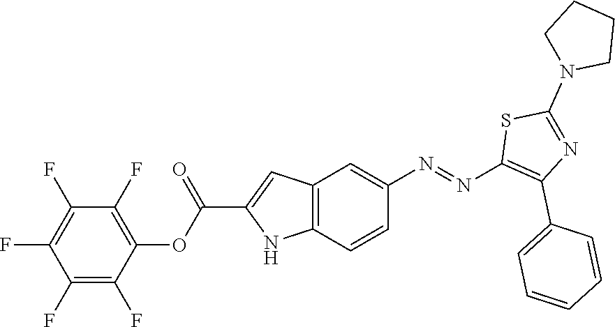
C1CN(C2=NC(C3=CC=CC=C3)=C(N=NC3=CC4=C(C=C3)NC(C(OC3=C(F)C(F)=C(F)C(F)=C3F)=O)=C4)S2)CC1
